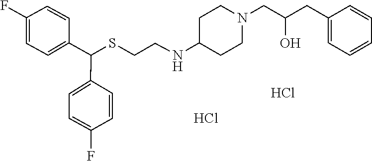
S(CCNC1CCN(CC(CC2=CC=CC=C2)O)CC1)C(C1=CC=C(F)C=C1)C1=CC=C(F)C=C1.Cl.Cl
